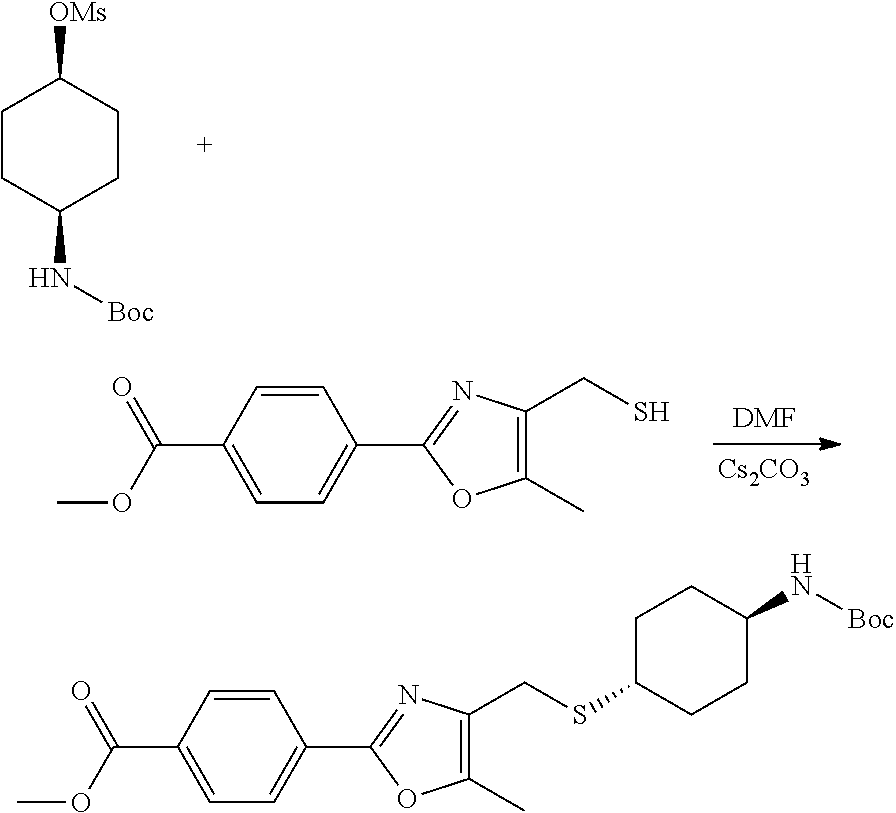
C1CC(N[Boc])CCC1[OMs].[DMF].[Cs2CO3].C1(C(OC)=O)=CC=C(C2=NC(CS)=C(C)O2)C=C1.C1(C(OC)=O)=CC=C(C2=NC(CSC3CCC(N[Boc])CC3)=C(C)O2)C=C1
